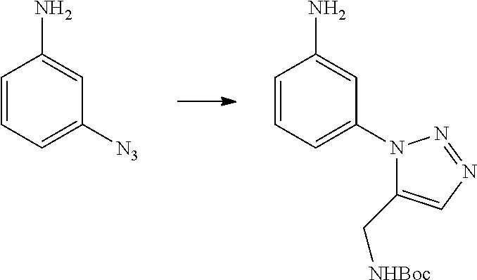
C1=CC=C(N2C(C[NHBoc])=CN=N2)C=C1N.C1=CC=C([N3])C=C1N
